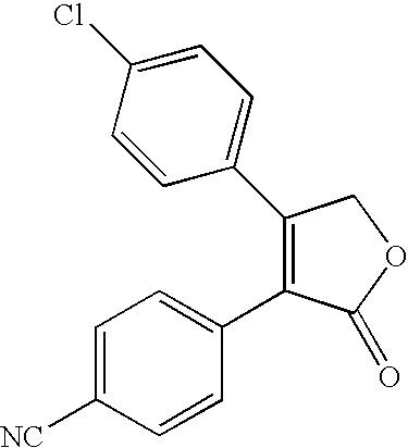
C1(C2=CC=C(Cl)C=C2)=C(C2=CC=C([NC])C=C2)C(=O)OC1
